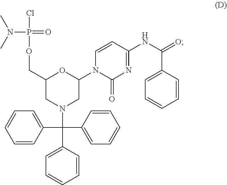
C1(COP(Cl)(=O)N(C)C)CN(C(C2=CC=CC=C2)(C2=CC=CC=C2)C2=CC=CC=C2)CC(N2C(=O)N=C(NC(=O)C3=CC=CC=C3)C=C2)O1
